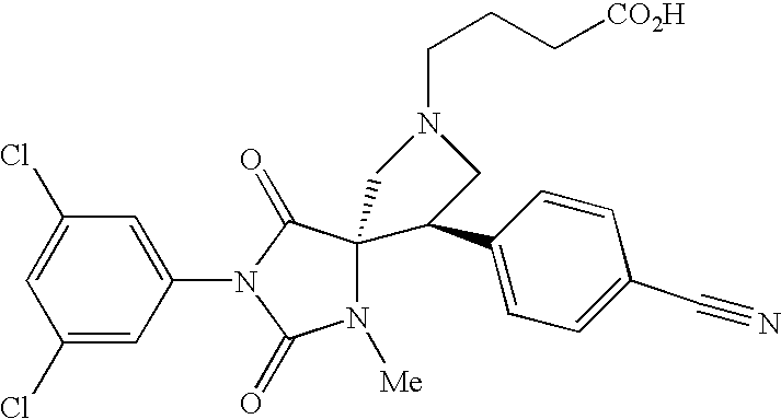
C1(Cl)=CC(N2C(=O)N([Me])C3(C2=O)C(C2=CC=C(C#N)C=C2)CN(CCC[CO2H])C3)=CC(Cl)=C1
